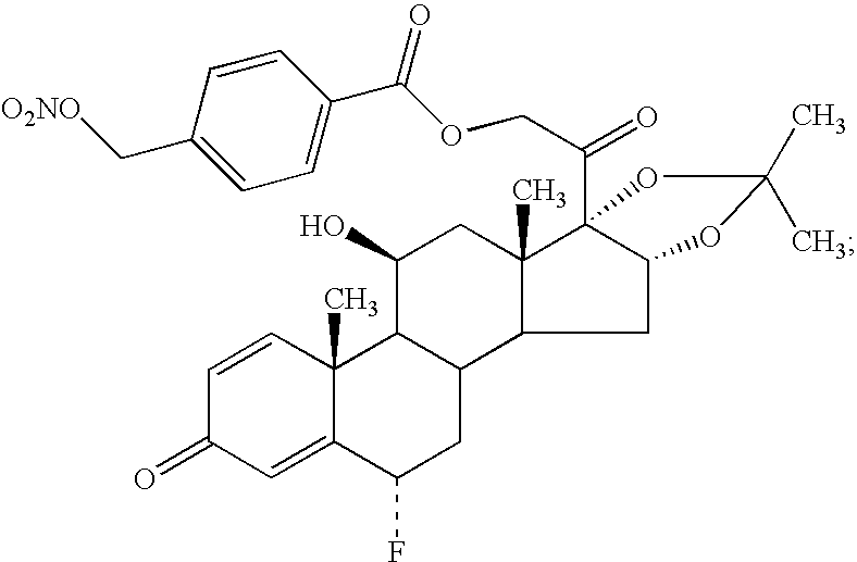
C1=CC2(C)C(=CC1=O)C(F)CC1C2C(O)CC2(C)C1CC1C2(C(COC(C2=CC=C(C[O2NO])C=C2)=O)=O)OC(C)(C)O1
